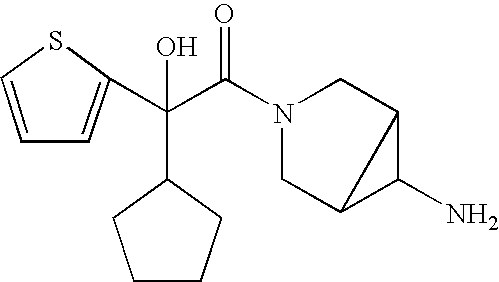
C1(C(C(N2CC3C(N)C3C2)=O)(C2CCCC2)O)=CC=CS1
